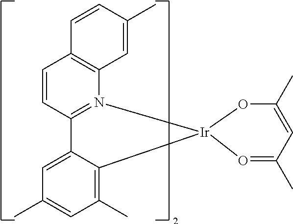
C1=CC2=N(C3=C1C=CC(C)=C3)[Ir]1(OC(C)=CC(C)=O1)C1=C(C)C=C(C)C=C21
